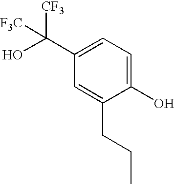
C1(C(O)([CF3])[F3C])=CC=C(O)C(CCC)=C1
